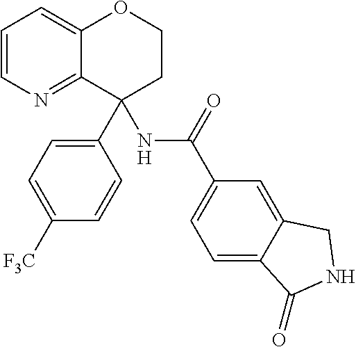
C1=CN=C2C(=C1)OCCC2(C1=CC=C([F3C])C=C1)NC(C1=CC=C2C(=C1)CNC2=O)=O
